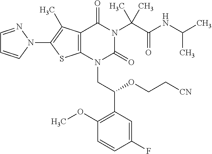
C12=C(C(C)=C(N3C=CC=N3)S1)C(=O)N(C(C(=O)NC(C)C)(C)C)C(=O)N2CC(C1=C(OC)C=CC(F)=C1)OCC[CN]
